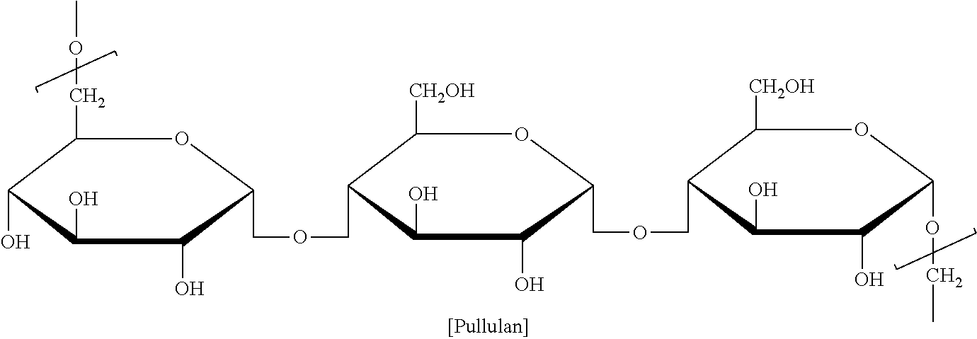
C1(COC)C(O)C(O)C(O)C(COCC2C([CH2OH])OC(COCC3C([CH2OH])OC(OCC)C(O)C3O)C(O)C2O)O1
